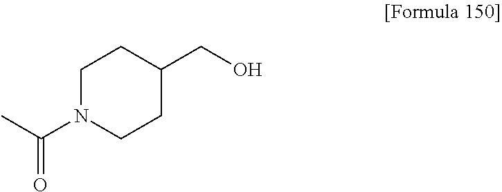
C1N(C(C)=O)CCC(CO)C1
